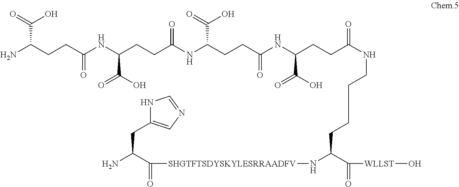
NC(CCC(NC(CCC(NC(CCC(NC(CCC(NCCCCC(C([WLLST]O)=O)N[SHGTFTSDYSKYLESRRAADFV]C(C(N)CC1=CN=CN1)=O)=O)C(=O)O)=O)C(O)=O)=O)C(=O)O)=O)C(O)=O
